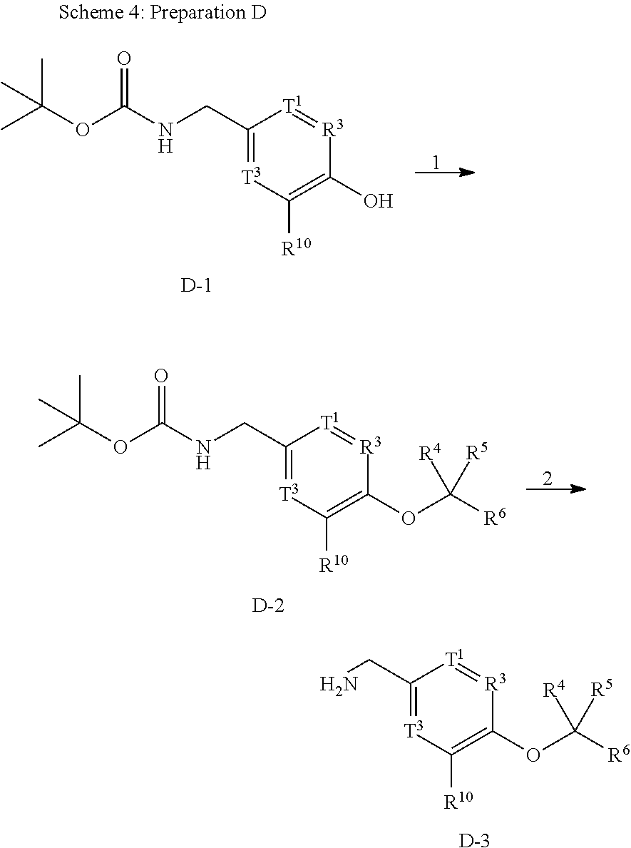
C1(CN)=[T3]C([R10])=C(OC([R6])([R4])[R5])[R3]=[T1]1.[D].C1(CNC(OC(C)(C)C)=O)=[T3]C([R10])=C(O)[R3]=[T1]1.[D].C1(CNC(OC(C)(C)C)=O)=[T3]C([R10])=C(OC([R6])([R4])[R5])[R3]=[T1]1.[D]
